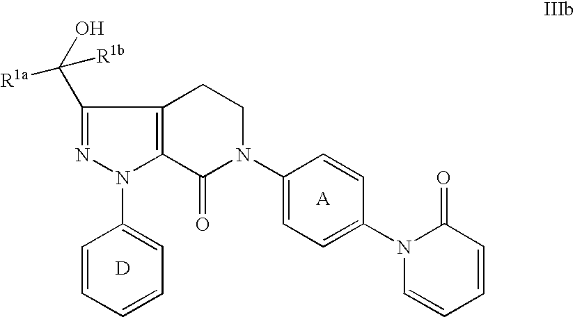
[D].C1=CC=CC=C1N1C2=C(C(C(O)([R1b])[R1a])=N1)CCN(C1=CC=C(N3C=CC=CC3=O)C=C1)C2=O.[A]
